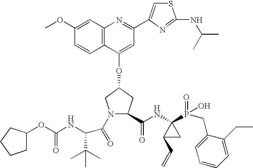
C12=C(C(OC3CN(C(=O)C(C(C)(C)C)NC(OC4CCCC4)=O)C(C(NC4(P(=O)(O)CC5=CC=CC=C5CC)C(C=C)C4)=O)C3)=CC(C3=CSC(NC(C)C)=N3)=N1)C=CC(OC)=C2
